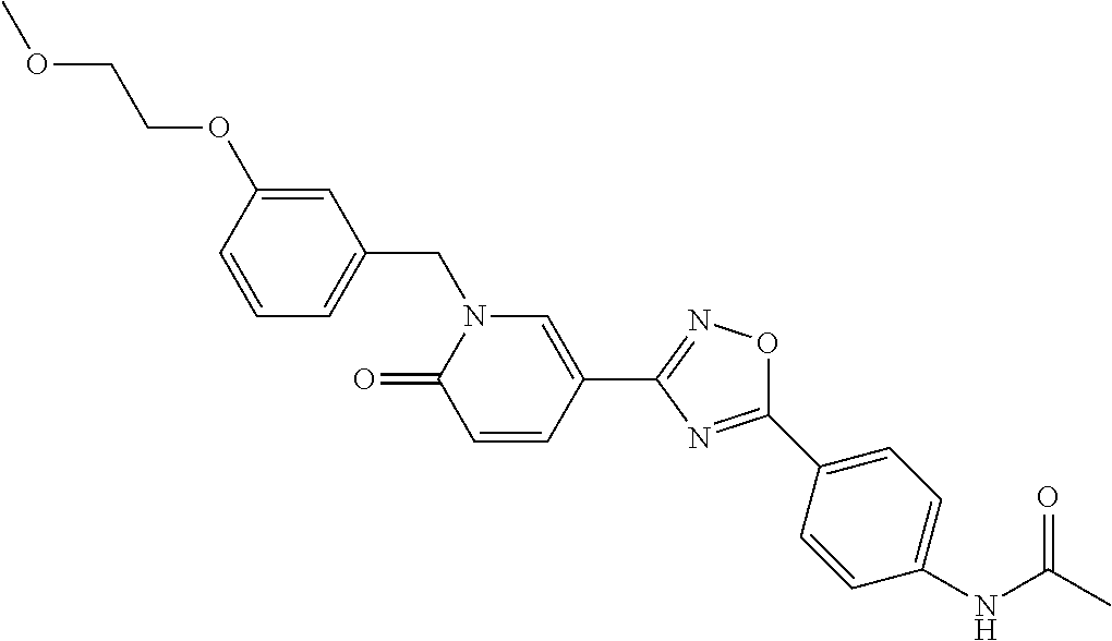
C1=CC(OCCOC)=CC(CN2C(=O)C=CC(C3=NOC(C4=CC=C(NC(C)=O)C=C4)=N3)=C2)=C1
